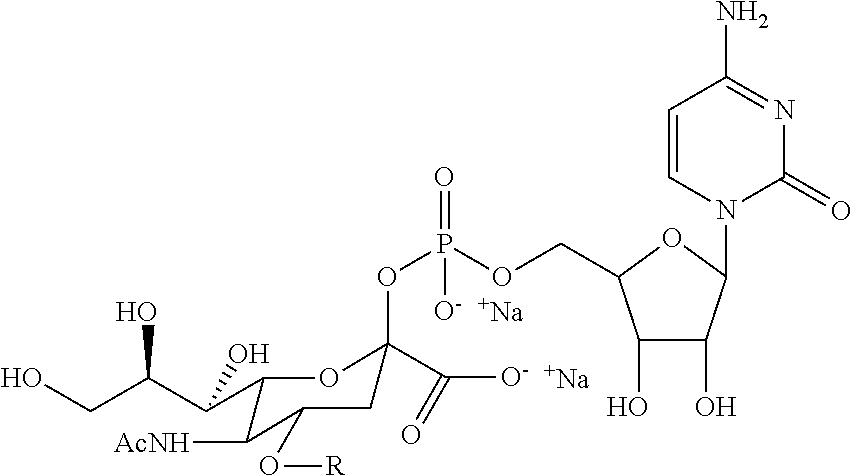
[Na].[Na].C1(O)C(O)C(N2C(=O)N=C(N)C=C2)OC1COP(OC1(C([O-])=O)CC(O[R])C([AcNH])C(C(C(CO)O)O)O1)([O-])=O
